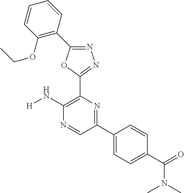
N(C1=C(C2=NN=C(C3=C(OCC)C=CC=C3)O2)N=C(C2=CC=C(C(N(C)C)=O)C=C2)C=N1)[H]
